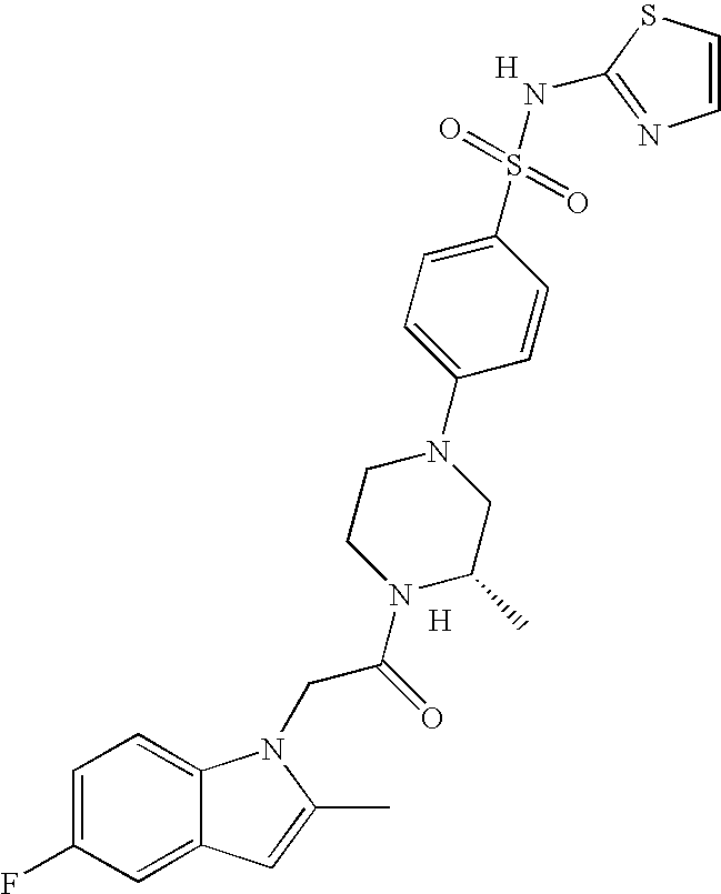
C1=C(F)C=C2C(=C1)N(CC(N1C(C)CN(C3=CC=C(S(=O)(=O)NC4=NC=CS4)C=C3)CC1)=O)C(C)=C2.[H].[H]
